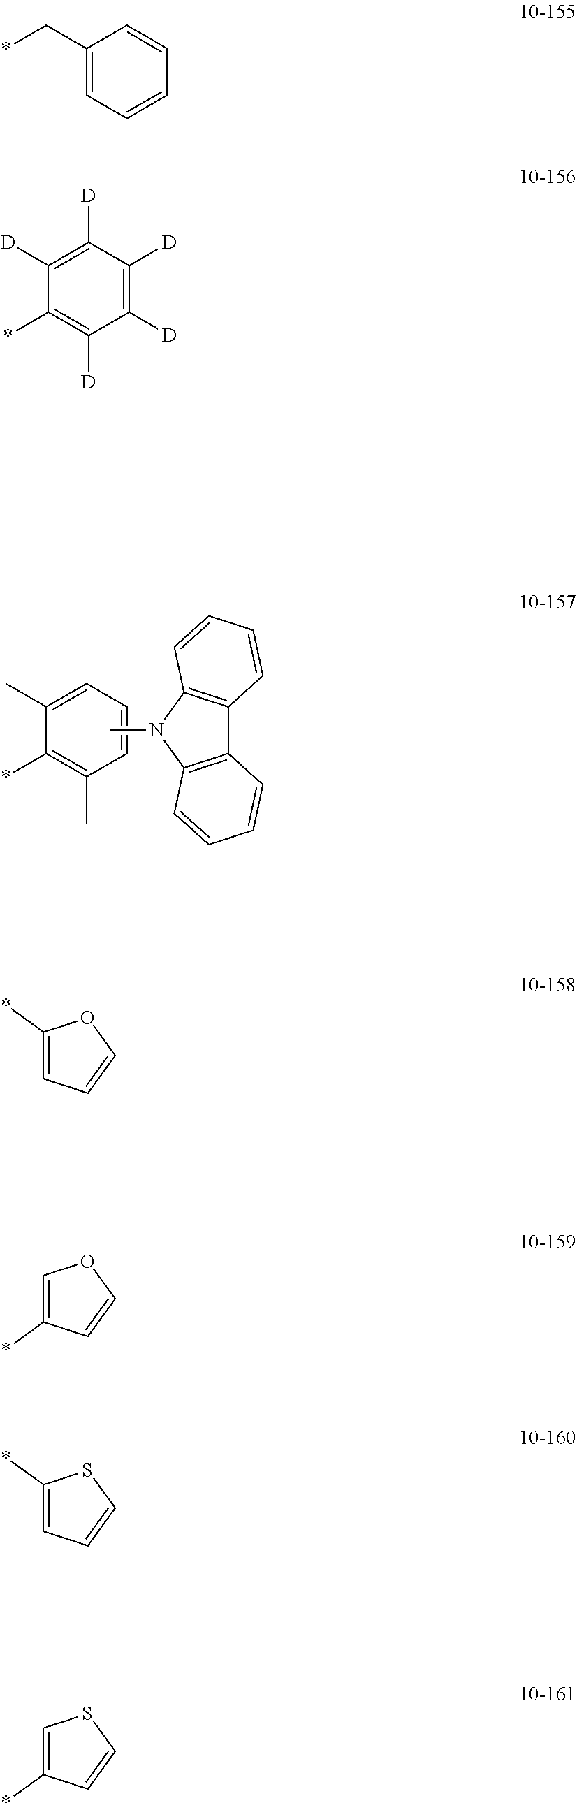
C12=C(N(C)C3=C1C=CC=C3)C=CC=C2.C1=CC=C(C)C(*)=C1C.C1(C*)=CC=CC=C1.C1([D])=C([D])C([D])=C([D])C([D])=C1*.C1(*)=CC=CO1.C1(*)=COC=C1.C1(*)=CC=CS1.C1(*)=CSC=C1
